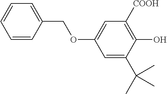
C1=CC(COC2=CC([COOH])=C(O)C(C(C)(C)C)=C2)=CC=C1
